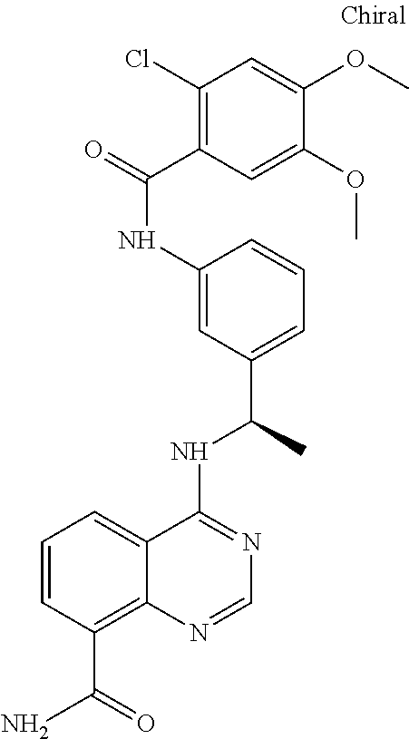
C1=CC(C(=O)N)=C2C(=C1)C(NC(C1=CC=CC(NC(=O)C3=C(Cl)C=C(OC)C(OC)=C3)=C1)C)=NC=N2
